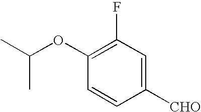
C1(F)=C(OC(C)C)C=CC([CHO])=C1
